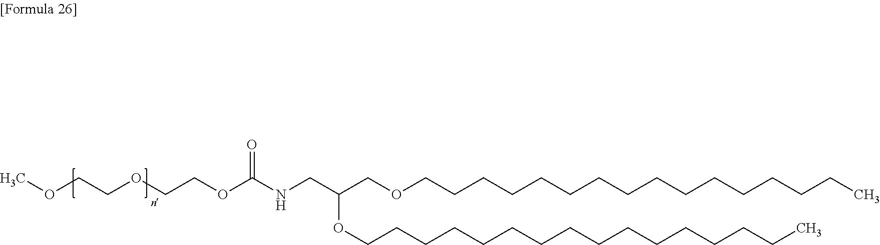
COCCOCCOC(NCC(COCCCCCCCCCCCCCCCC)OCCCCCCCCCCCCCCCC)=O
